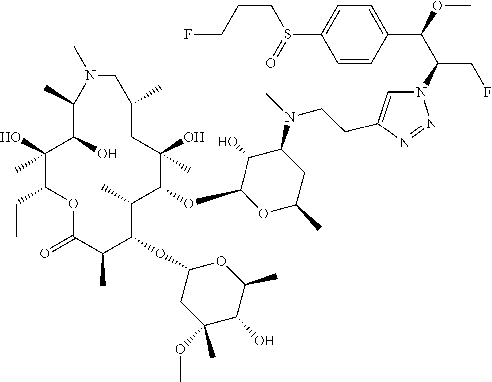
C1(O)(C)C(CC)OC(=O)C(C)C(OC2CC(OC)(C)C(O)C(C)O2)C(C)C(OC2OC(C)CC(N(C)CCC3=CN(C(C(OC)C4=CC=C(S(=O)CCCF)C=C4)CF)N=N3)C2O)C(O)(C)CC(C)CN(C)C(C)C1O
